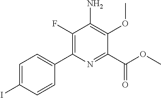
C1(F)=C(C2=CC=C(I)C=C2)N=C(C(OC)=O)C(OC)=C1N
